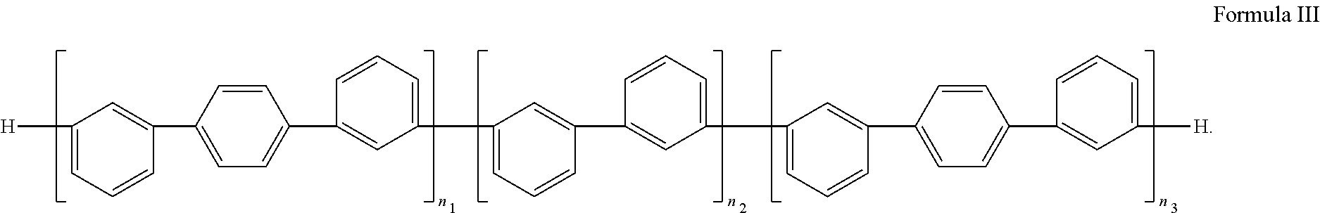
[H]C1=CC=CC(C2=CC=C(C3=CC(C4=CC=CC(C5=CC(C6=CC=CC(C7=CC=C(C8=CC([H])=CC=C8)C=C7)=C6)=CC=C5)=C4)=CC=C3)C=C2)=C1
